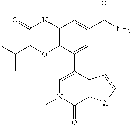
C1(=O)C(C(C)C)OC2=C(N1C)C=C(C(=O)N)C=C2C1=CN(C)C(=O)C2=C1C=CN2
